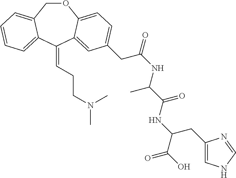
O1CC2=CC=CC=C2C(=CCCN(C)C)C2=CC(CC(NC(C(NC(C(O)=O)CC3=CNC=N3)=O)C)=O)=CC=C12
